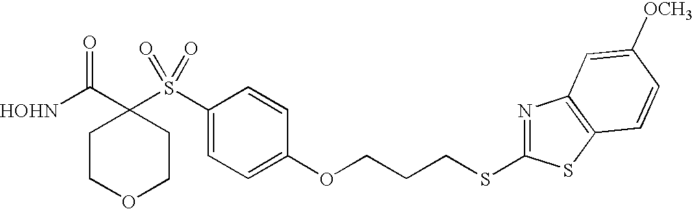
[HOHN]C(C1(S(C2=CC=C(OCCCSC3=NC4=C(S3)C=CC([OCH3])=C4)C=C2)(=O)=O)CCOCC1)=O
